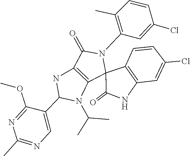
C1=C(C2N(C(C)C)C3=C(C(=O)N(C4=C(C)C=CC(Cl)=C4)C34C3=C(C=C(Cl)C=C3)NC4=O)N2)C(OC)=NC(C)=N1
